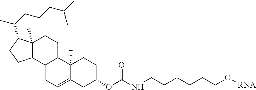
C12(C)C(=CCC3C1CCC1(C)C3CCC1C(CCCC(C)C)C)CC(OC(NCCCCCCO[RNA])=O)CC2
